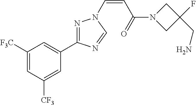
C1([F3C])=CC([CF3])=CC(C2=NN(C=CC(N3CC(F)(CN)C3)=O)C=N2)=C1
